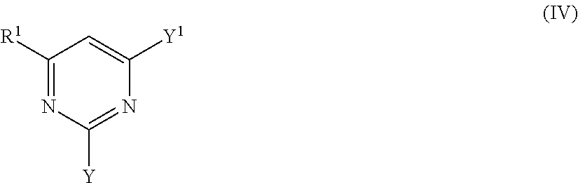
C1([R1])=NC([Y])=NC([Y1])=C1
